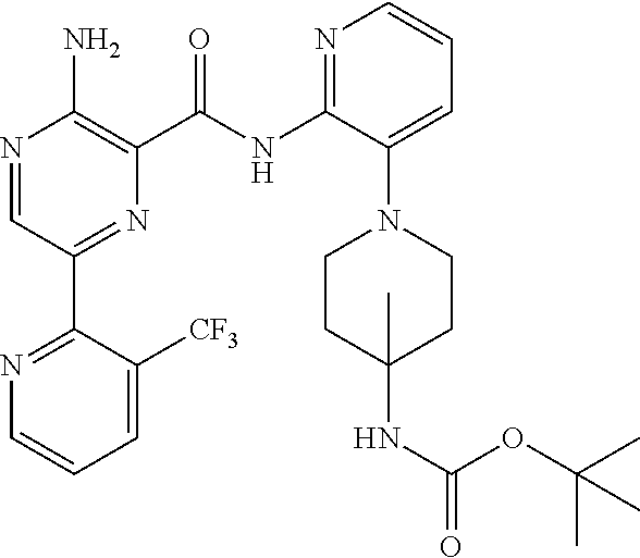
N1=CC(C2=NC=CC=C2[CF3])=NC(C(NC2=NC=CC=C2N2CCC(NC(=O)OC(C)(C)C)(C)CC2)=O)=C1N
